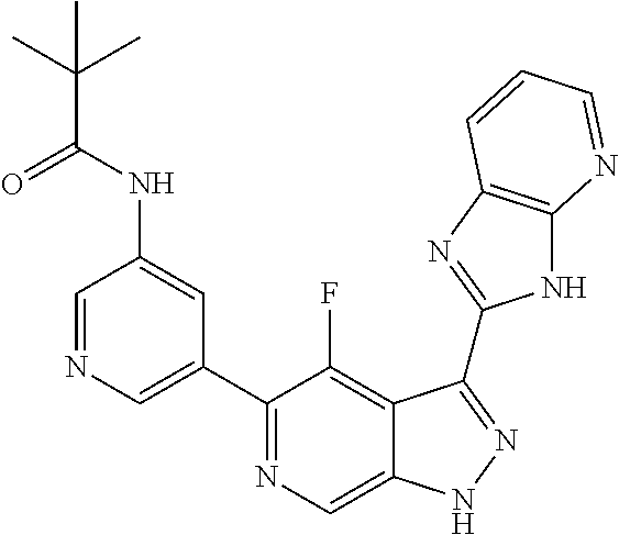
C1=NC=C(C2=NC=C3C(=C2F)C(C2=NC4=C(N2)N=CC=C4)=NN3)C=C1NC(C(C)(C)C)=O
